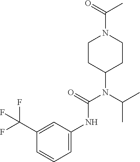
C1CN(C(C)=O)CCC1N(C(NC1=CC=CC(C(F)(F)F)=C1)=O)C(C)C
